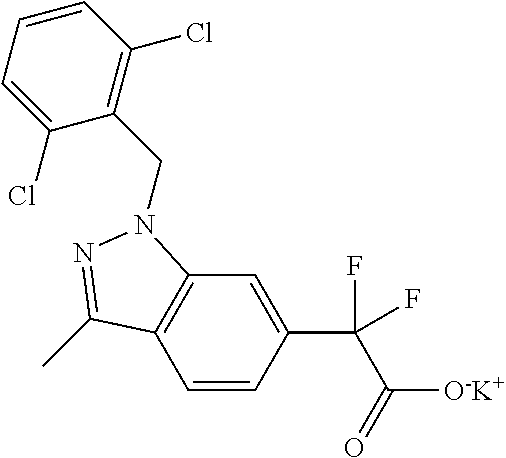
C1=CC(C(C(=O)[O-K+])(F)F)=CC2=C1C(C)=NN2CC1=C(Cl)C=CC=C1Cl
